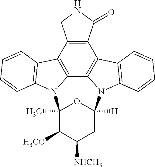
C12=C3C4=C(C5=C1N(C1=C5C=CC=C1)C1(C)C([H3CO])C([NHCH3])CC([H])(N2C2=C3C=CC=C2)O1)CNC4=O
